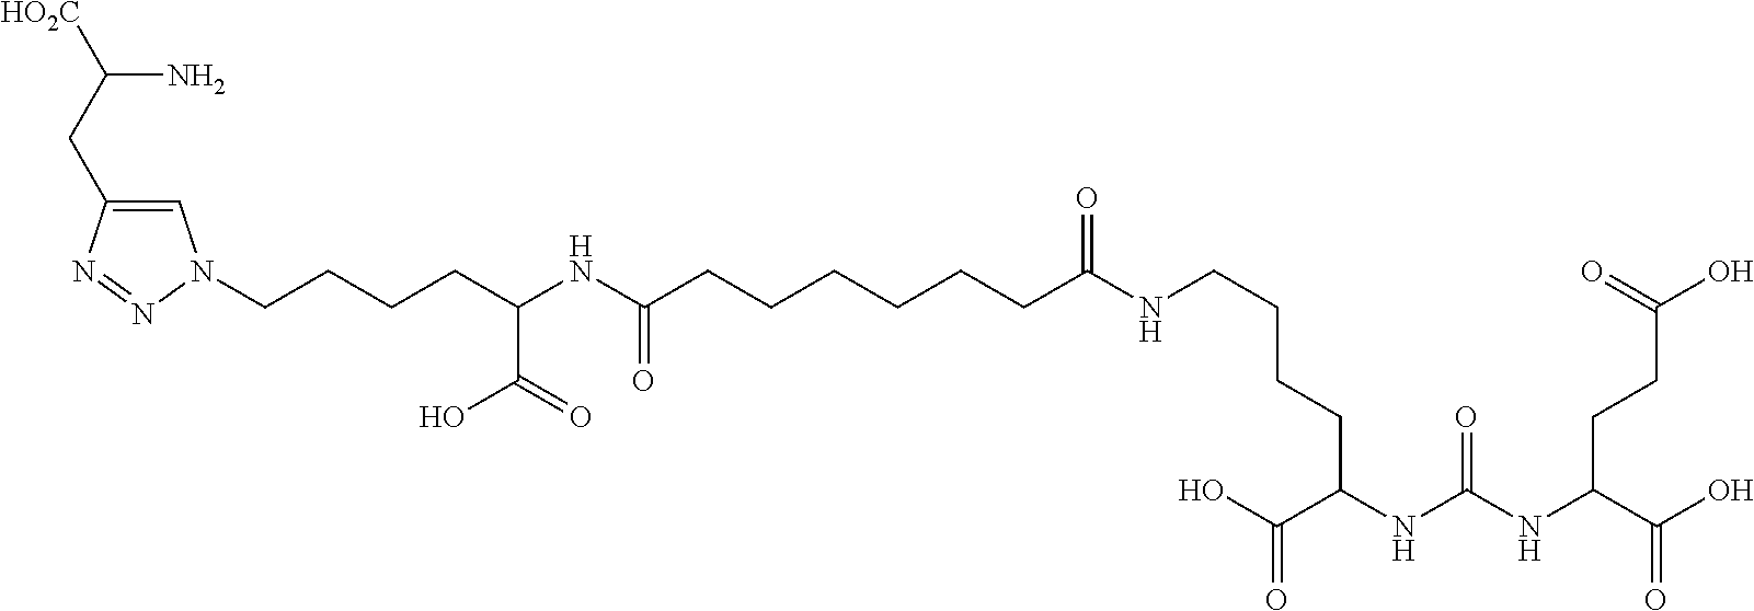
[HO2C]C(CC1=CN(CCCCC(NC(CCCCCCC(NCCCCC(NC(NC(C(O)=O)CCC(O)=O)=O)C(O)=O)=O)=O)C(=O)O)N=N1)N
